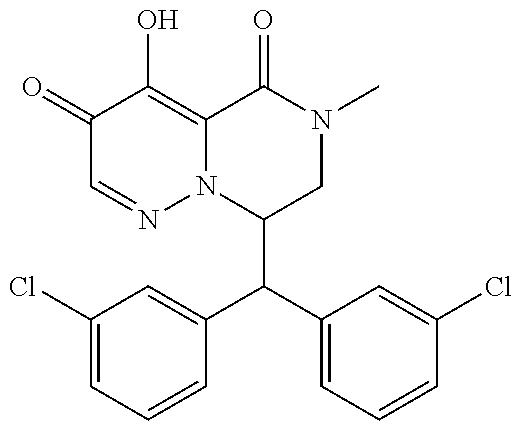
C1(C(C2=CC=CC(Cl)=C2)C2=CC(Cl)=CC=C2)CN(C)C(=O)C2=C(O)C(=O)C=NN12
